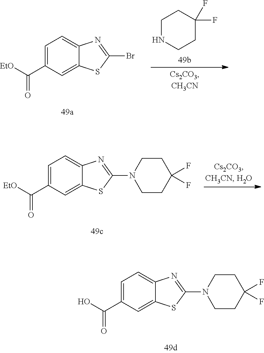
C1=C(C(O)=O)C=C2C(=C1)N=C(N1CCC(F)(F)CC1)S2.C1NCCC(F)(F)C1.C1=C(C([EtO])=O)C=C2C(=C1)N=C(Br)S2.C1=C(C([EtO])=O)C=C2C(=C1)N=C(N1CCC(F)(F)CC1)S2
